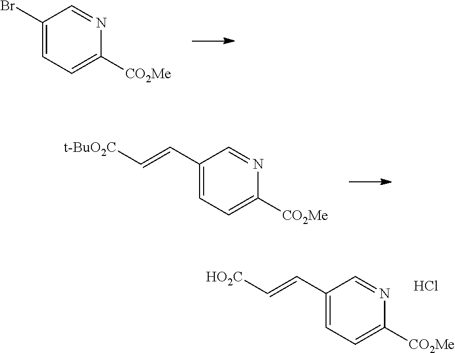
C1(Br)=CC=C([CO2Me])N=C1.C1(C=C[t-BuO2C])=CC=C([CO2Me])N=C1.C1(C=C[HO2C])=CC=C([CO2Me])N=C1.Cl
